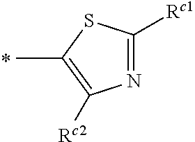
N1=C([Rc1])SC(C)=C1[Rc2]
